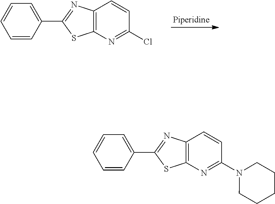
C1=CC=CC(C2=NC3=C(S2)N=C(Cl)C=C3)=C1.C1=CC=CC(C2=NC3=C(S2)N=C(N2CCCCC2)C=C3)=C1
